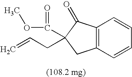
C12=C(C=CC=C1)CC(CC=C)(C(OC)=O)C2=O
